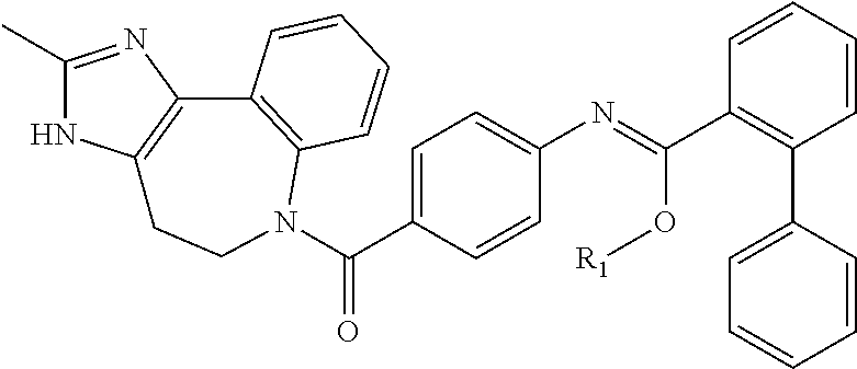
C1(C)=NC2=C(N1)CCN(C(C1=CC=C(N=C(C3=C(C4=CC=CC=C4)C=CC=C3)O[R1])C=C1)=O)C1=C2C=CC=C1
